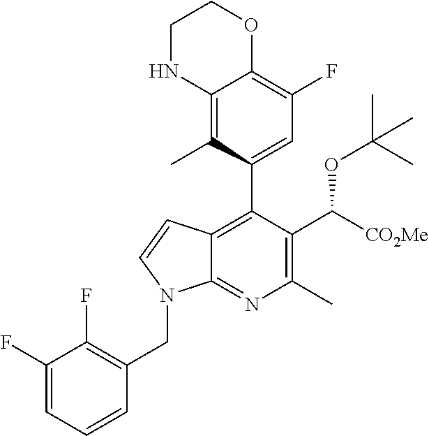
C12=C(C3=CC(F)=C4C(=C3C)NCCO4)C(C(OC(C)(C)C)[CO2Me])=C(C)N=C1N(CC1=C(F)C(F)=CC=C1)C=C2
